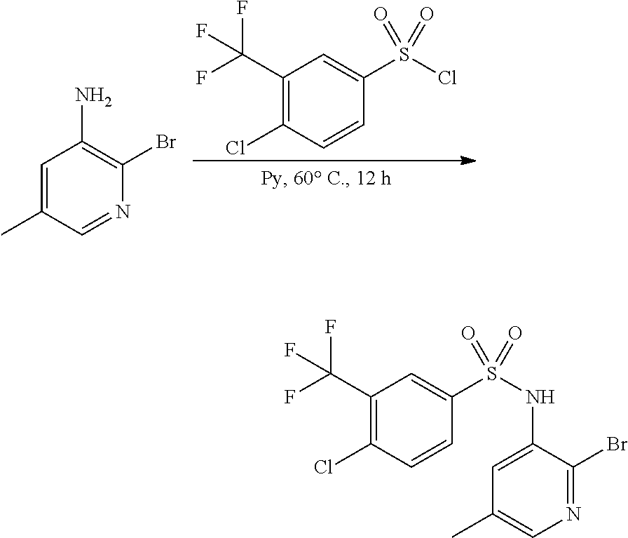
C1=C(C)C=NC(Br)=C1N.C1(C(F)(F)F)=C(Cl)C=CC(S(Cl)(=O)=O)=C1.C1=C(NS(C2=CC(C(F)(F)F)=C(Cl)C=C2)(=O)=O)C(Br)=NC=C1C
